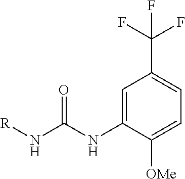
[R]NC(NC1=CC(C(F)(F)F)=CC=C1[OMe])=O
